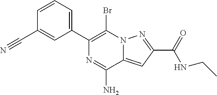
N12C(=CC(C(=O)NCC)=N1)C(N)=NC(C1=CC=CC(C#N)=C1)=C2Br
